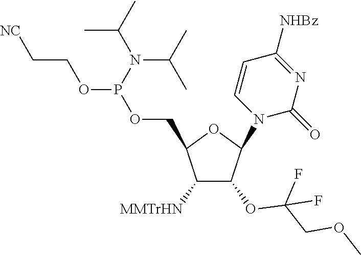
C1([MMTrHN])C(OC(COC)(F)F)C(N2C(=O)N=C([NHBz])C=C2)OC1COP(OCC[NC])N(C(C)C)C(C)C
